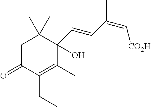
C1C(=O)C(CC)=C(C)C(O)(C=CC(=C[CO2H])C)C1(C)C
